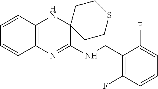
C12=C(N=C(NCC3=C(F)C=CC=C3F)C3(N1)CCSCC3)C=CC=C2
